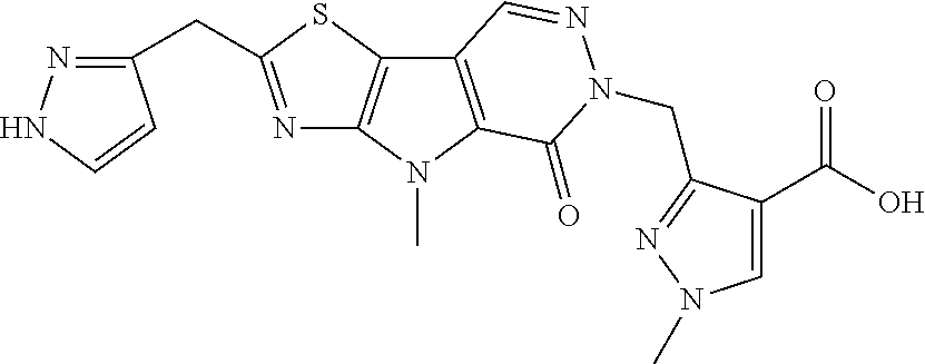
N1=C(CC2=NNC=C2)SC2=C1N(C)C1=C2C=NN(CC2=NN(C)C=C2C(O)=O)C1=O
